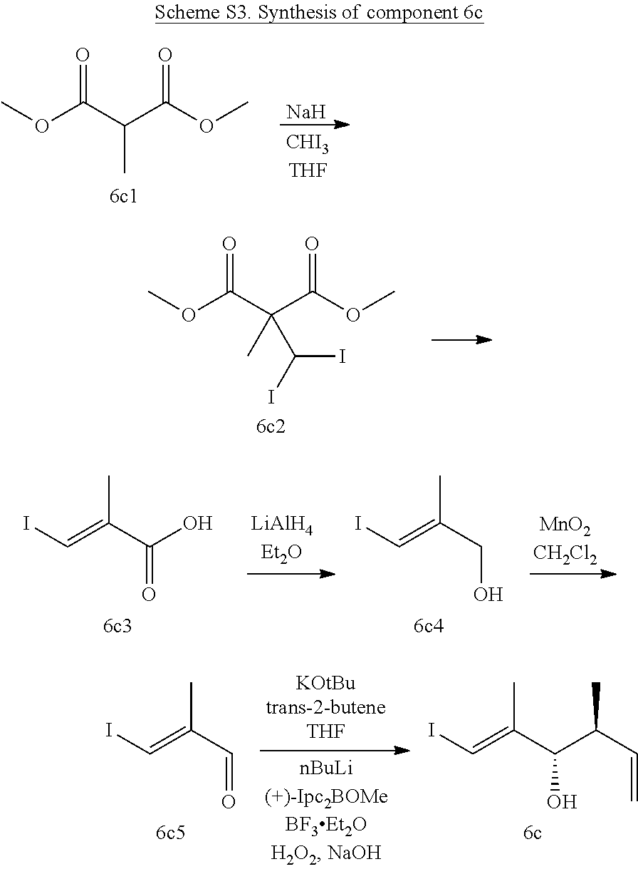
O(C(C(C(OC)=O)C)=O)C.[Na].O(C(C(C(OC)=O)(C)C(I)I)=O)C.C(=C(C(O)=O)C)I.C(=C(CO)C)I.C(=C(C=O)C)I.C(=C(C(C(C=C)C)O)C)I
